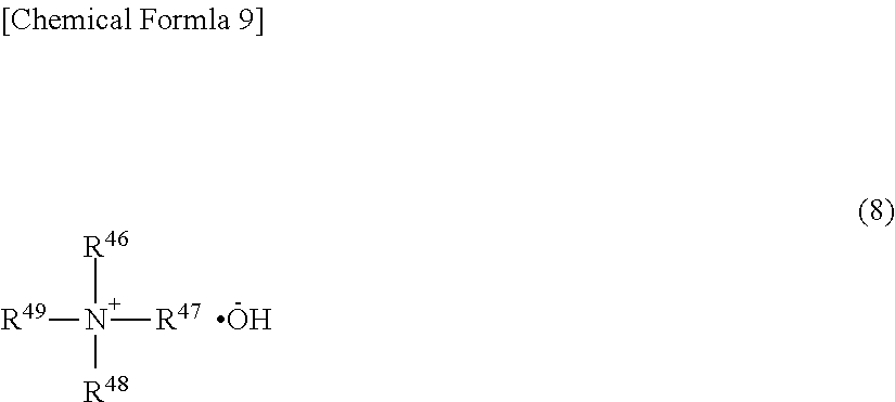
[R47]N([R48])([R46])[R49].O
